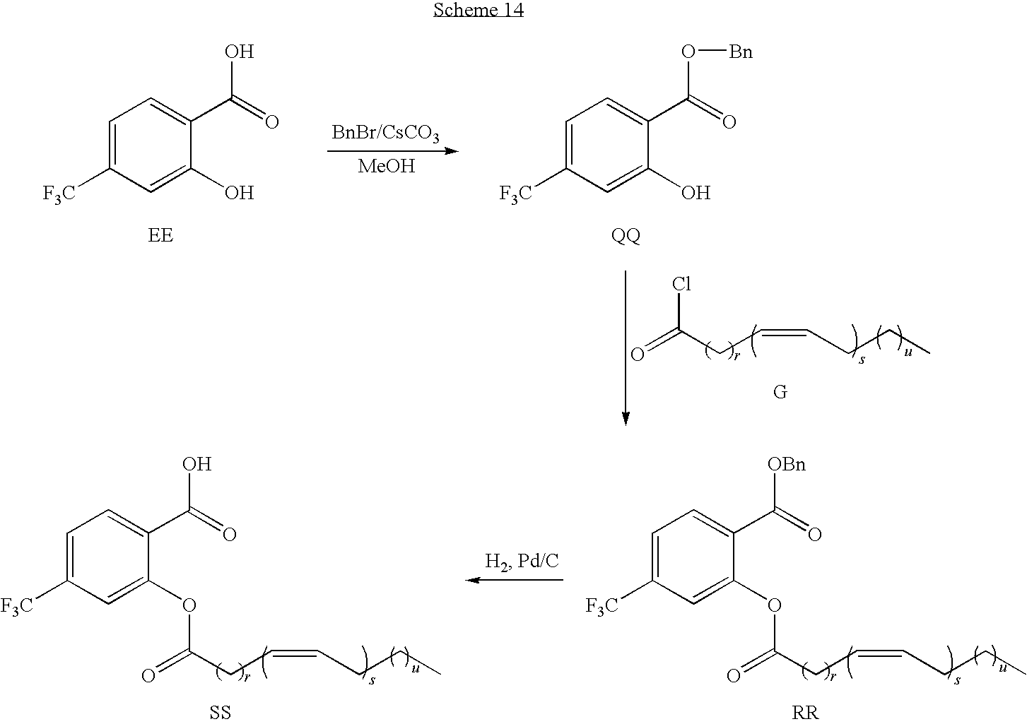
C1=C([F3C])C=C(O)C(C(=O)O)=C1.C1=C([F3C])C=C(O)C(C(=O)O[Bn])=C1.C(=O)(CC=CCCC)Cl.[MeOH].[G].[SS].C1=C([F3C])C=C(OC(CC=CCCC)=O)C(C(=O)O)=C1.[RR].C1=C([F3C])C=C(OC(CC=CCCC)=O)C(C(=O)[OBn])=C1
